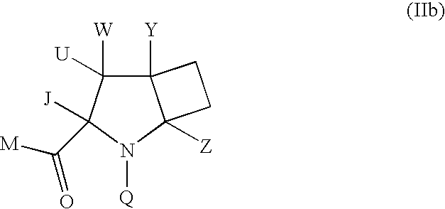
C12([Y])C([W])([U])C([J])(C([M])=O)N([Q])C1([Z])CC2
